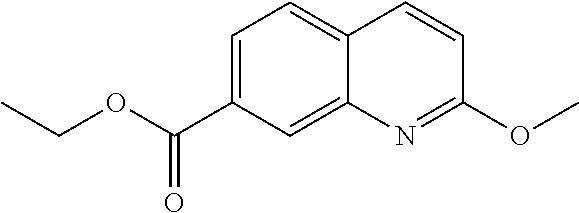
C1=C(C(OCC)=O)C=C2C(=C1)C=CC(OC)=N2
